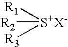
[R1][S+X-]([R3])[R2]
